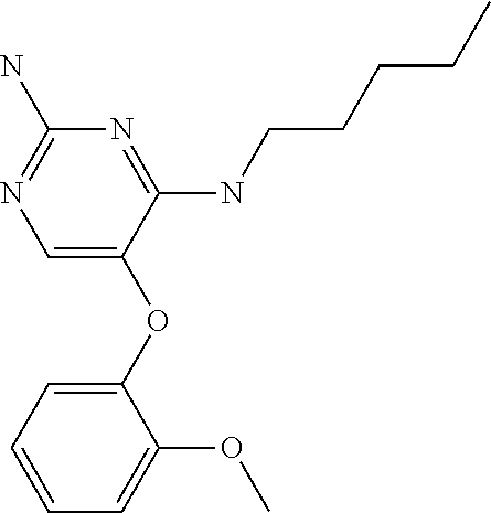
C1=C(OC2=CC=CC=C2OC)C(NCCCCC)=NC(N)=N1
